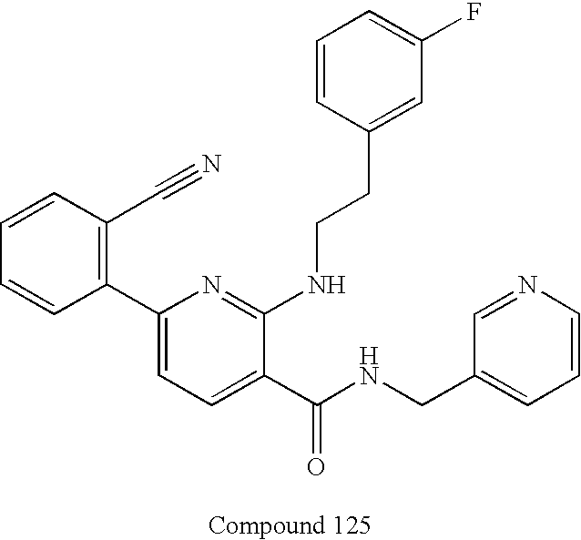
C1=CC(C2=CC=C(C(NCC3=CC=CN=C3)=O)C(NCCC3=CC(F)=CC=C3)=N2)=C(C#N)C=C1
